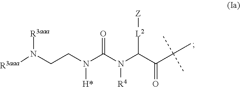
[R3aaa]N(CCN(C(N([R4])C([L2][Z])C(C(C)(C)C)=O)=O)[H*])[R3aaa]
